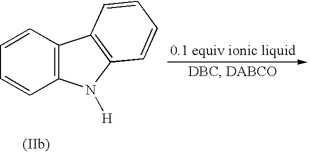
C1=CC=CC2=C1C1=C(N2[H])C=CC=C1
